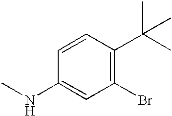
C1=CC(NC)=CC(Br)=C1C(C)(C)C
